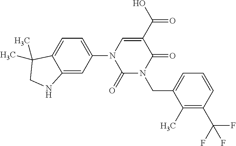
C1(=O)N(CC2=CC=CC(C(F)(F)F)=C2C)C(=O)C(C(O)=O)=CN1C1=CC=C2C(=C1)NCC2(C)C
